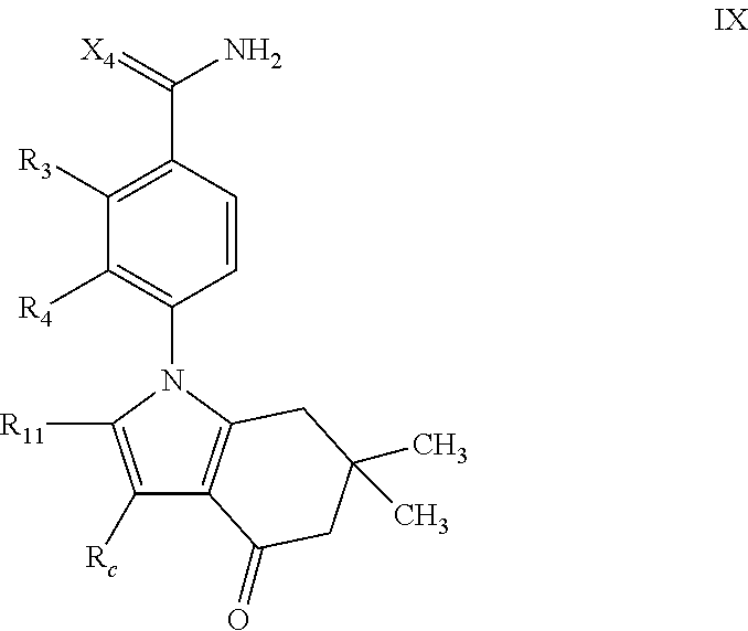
C1=CC(C(=[X4])N)=C([R3])C([R4])=C1N1C([R11])=C([Rc])C2=C1CC(C)(C)CC2=O
